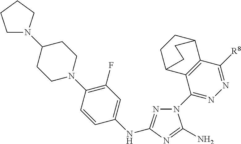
N1(C2=NN=C([R8])C3=C2C2CCC3CC2)N=C(NC2=CC(F)=C(N3CCC(N4CCCC4)CC3)C=C2)N=C1N
